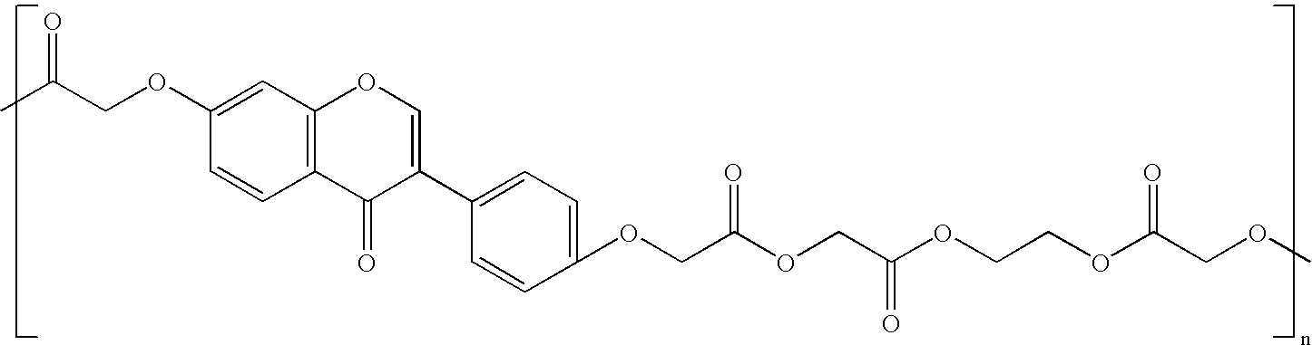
C12=C(C=C(OCC(C)=O)C=C1)OC=C(C1=CC=C(OCC(OCC(OCCOC(=O)COC)=O)=O)C=C1)C2=O
